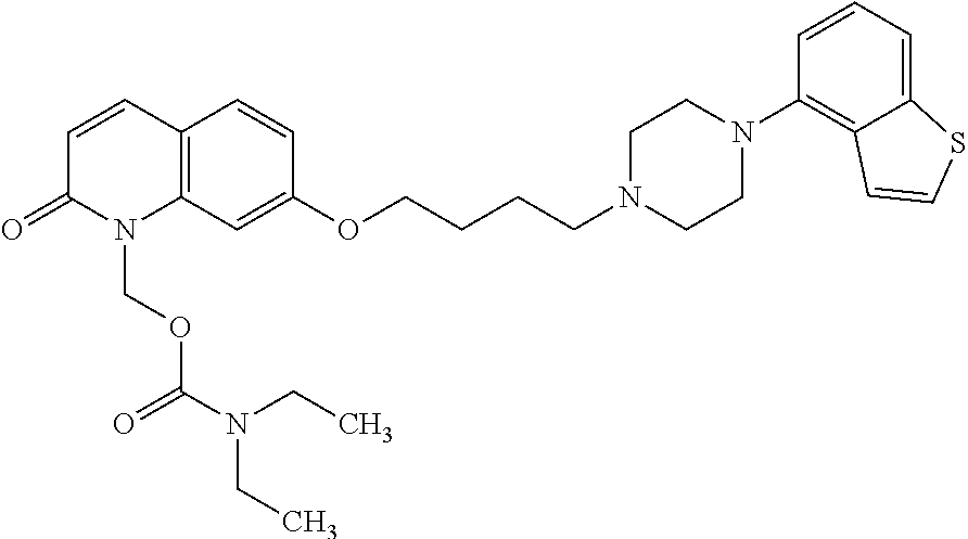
C1=CC2=C(N(COC(N(CC)CC)=O)C1=O)C=C(OCCCCN1CCN(C3=C4C(=CC=C3)SC=C4)CC1)C=C2
